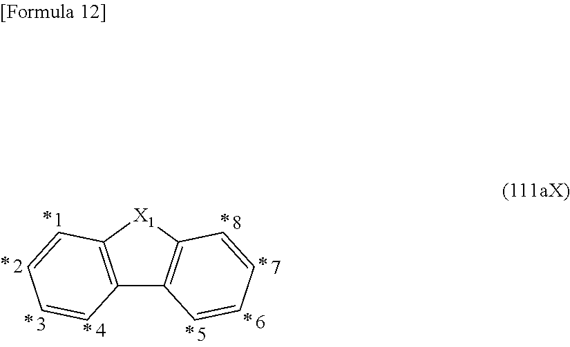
C12=C([X1]C3=C1C=CC=C3)C=CC=C2
